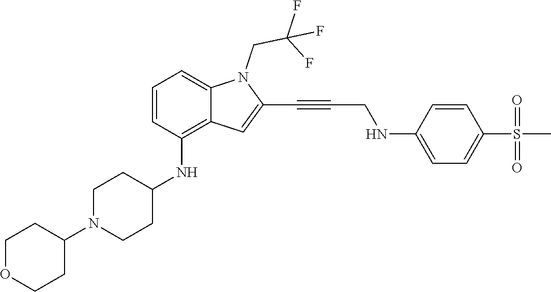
C(C#CC1=CC2=C(NC3CCN(C4CCOCC4)CC3)C=CC=C2N1CC(F)(F)F)NC1=CC=C(S(C)(=O)=O)C=C1
